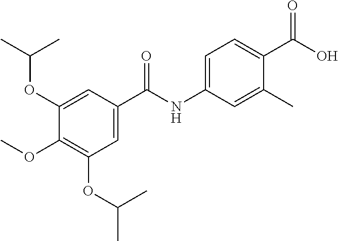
C1(OC(C)C)=CC(C(NC2=CC=C(C(O)=O)C(C)=C2)=O)=CC(OC(C)C)=C1OC
